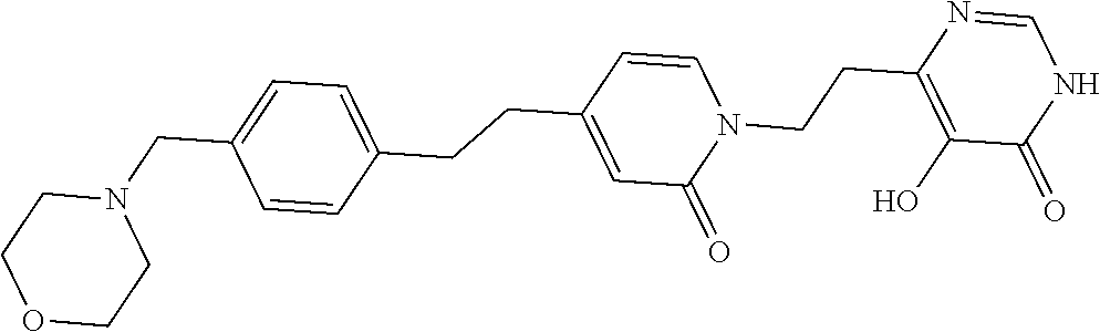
C1(CCC2=CC=C(CN3CCOCC3)C=C2)=CC(=O)N(CCC2=C(O)C(=O)NC=N2)C=C1
